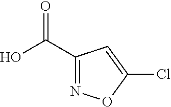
C1(C(O)=O)=NOC(Cl)=C1
